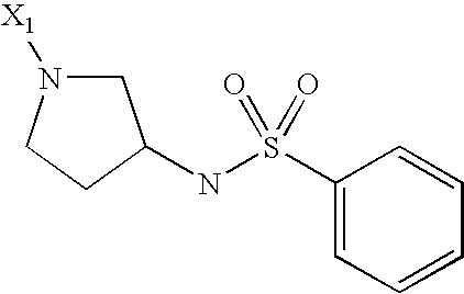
C1N([X1])CCC1NS(C1=CC=CC=C1)(=O)=O
